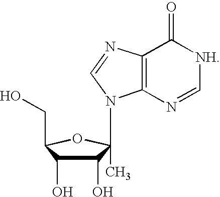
C1(O)C(O)C(CO)OC1(N1C2=C(N=C1)C(=O)[NH]C=N2)C
